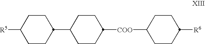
[R5]C1CCC(C2CCC([COO]C3CCC([R6])CC3)CC2)CC1
